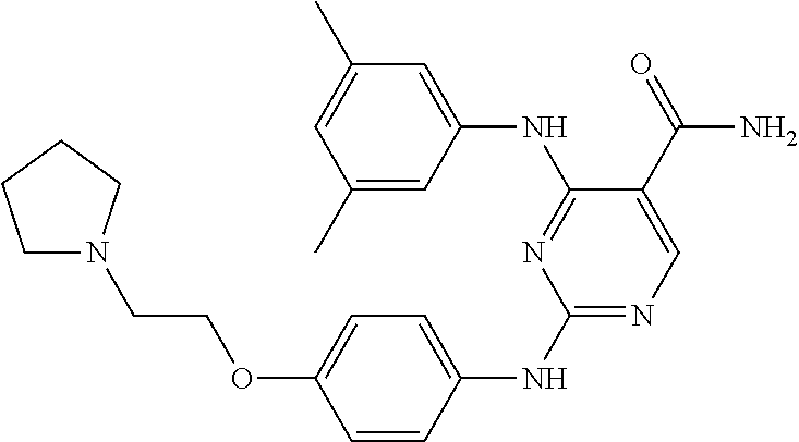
C1(NC2=CC=C(OCCN3CCCC3)C=C2)=NC=C(C(=O)N)C(NC2=CC(C)=CC(C)=C2)=N1
